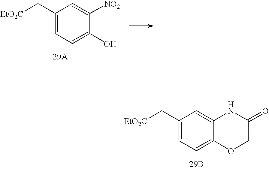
C1(C[EtO2C])=CC=C(O)C([NO2])=C1.C1(C[EtO2C])=CC=C2C(=C1)NC(=O)CO2.[29B]
